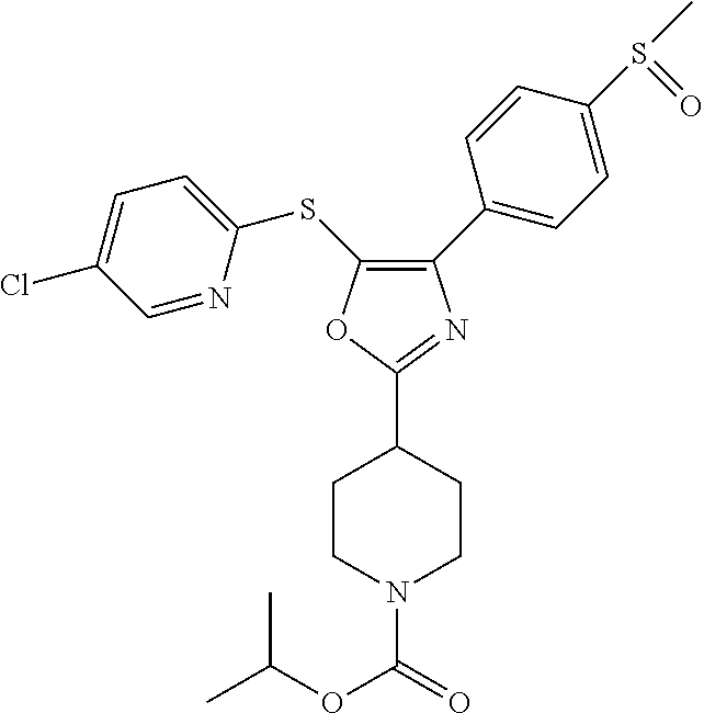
C1(C2=CC=C(S(C)=O)C=C2)=C(SC2=CC=C(Cl)C=N2)OC(C2CCN(C(OC(C)C)=O)CC2)=N1
